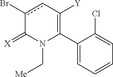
C1(C2=C([Y])cc(Br)C(=[X])N2C[Me])=CC=CC=C1Cl
